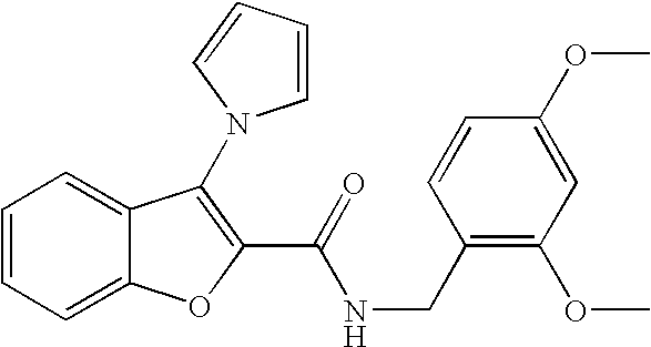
C1=CC=C2C(=C1)C(N1C=CC=C1)=C(C(=O)NCC1=C(OC)C=C(OC)C=C1)O2
